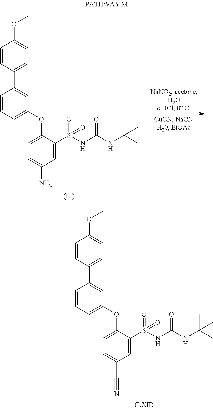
C1=CC(C2=CC(OC3=CC=C(N)C=C3S(NC(NC(C)(C)C)=O)(=O)=O)=CC=C2)=CC=C1OC.[(LI)].C1=CC(C2=CC(OC3=CC=C(C#N)C=C3S(NC(NC(C)(C)C)=O)(=O)=O)=CC=C2)=CC=C1OC
